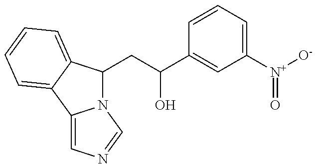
N12C(CC(C3=CC([N+]([O-])=O)=CC=C3)O)C3=CC=CC=C3C1=CN=C2
